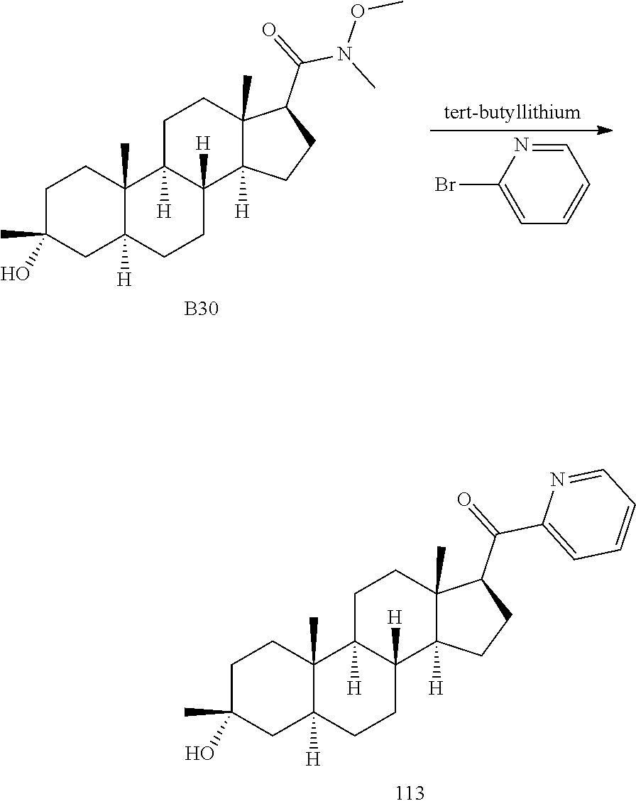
[B30].C1C(C)(O)CC2([H])C(C)(C1)C1([H])C([H])(CC2)C2([H])C(C)(CC1)C(C(=O)N(C)OC)CC2.C1=NC(Br)=CC=C1.C1C(C)(O)CC2([H])C(C)(C1)C1([H])C([H])(CC2)C2([H])C(C)(CC1)C(C(=O)C1=CC=CC=N1)CC2
